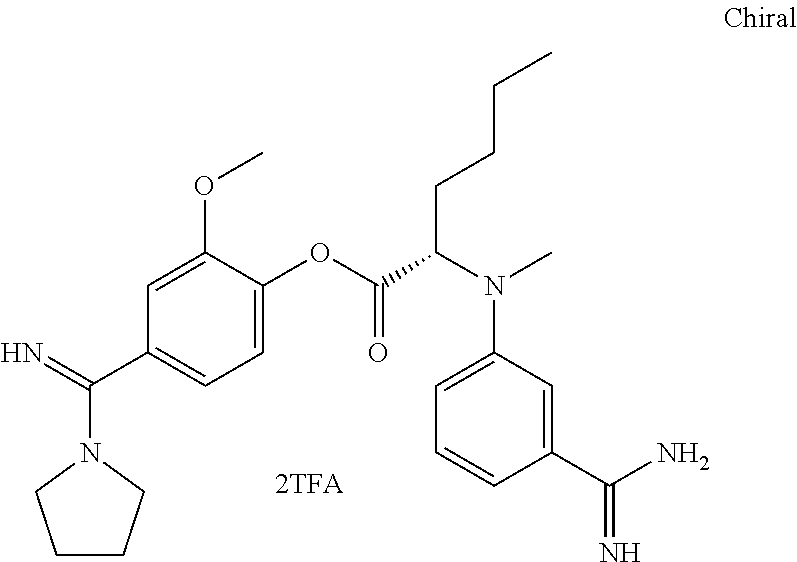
C1CCN(C(=N)C2=CC=C(OC(C(N(C3=CC=CC(C(N)=N)=C3)C)CCCC)=O)C(OC)=C2)C1
